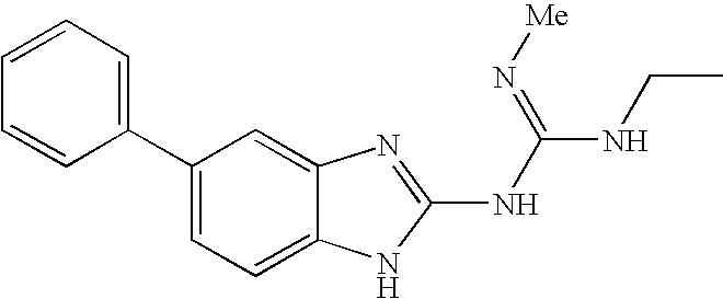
C1=CC=CC(C2=CC=C3C(=C2)N=C(NC(NCC)=N[Me])N3)=C1
